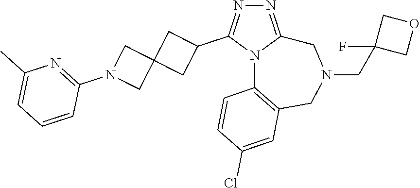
N1=C2N(C(C3CC4(C3)CN(C3=NC(C)=CC=C3)C4)=N1)C1=C(CN(CC3(F)COC3)C2)C=C(Cl)C=C1
